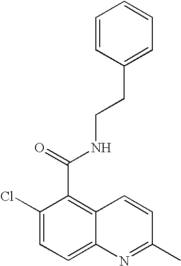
C1=CC(CCNC(C2=C3C(=CC=C2Cl)N=C(C)C=C3)=O)=CC=C1
